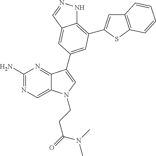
C1(N)=NC=C2C(=N1)C(C1=CC(C3=CC4=C(S3)C=CC=C4)=C3NN=CC3=C1)=CN2CCC(=O)N(C)C
